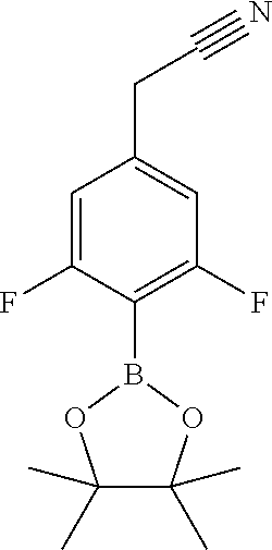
C1(C)(C)C(C)(C)OB(C2=C(F)C=C(CC$N)C=C2F)O1
